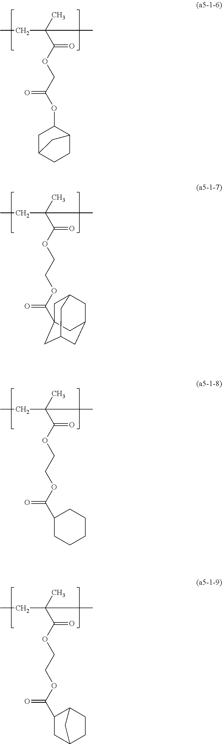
C1C(OC(COC(C(C)(CC)C)=O)=O)C2CCC1C2.C(COC(C(C)(CC)C)=O)OC(=O)C12CC3CC(CC(C1)C3)C2.C(COC(C(C)(CC)C)=O)OC(=O)C1CCCCC1.C(COC(C(C)(CC)C)=O)OC(=O)C1CC2CCC1C2
